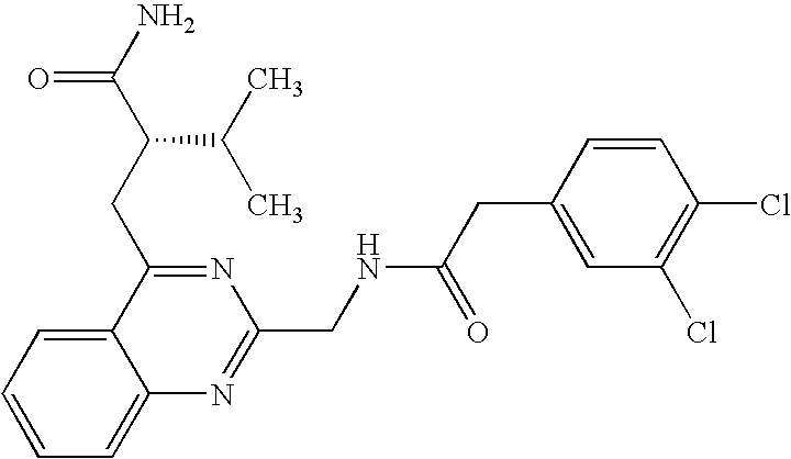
C1=CC=C2C(=C1)C(CC(C(N)=O)C(C)C)=NC(CNC(CC1=CC(Cl)=C(Cl)C=C1)=O)=N2
